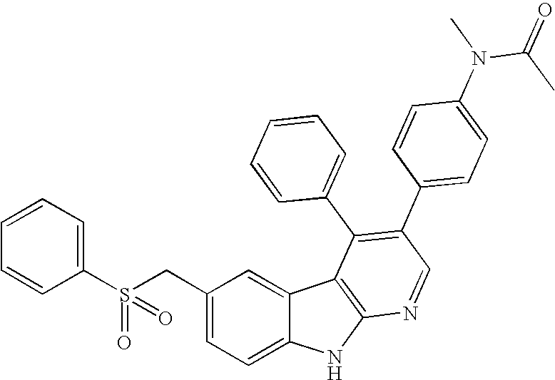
S(CC1=CC=C2C(=C1)C1=C(N2)N=CC(C2=CC=C(N(C(C)=O)C)C=C2)=C1C1=CC=CC=C1)(C1=CC=CC=C1)(=O)=O
